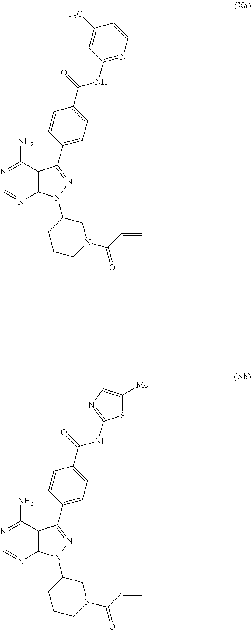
C12=C(C(N)=NC=N1)C(C1=CC=C(C(=O)NC3=NC=CC([F3C])=C3)C=C1)=NN2C1CCCN(C(=O)C=C)C1.C12=C(C(N)=NC=N1)C(C1=CC=C(C(=O)NC3=NC=C([Me])S3)C=C1)=NN2C1CCCN(C(=O)C=C)C1
